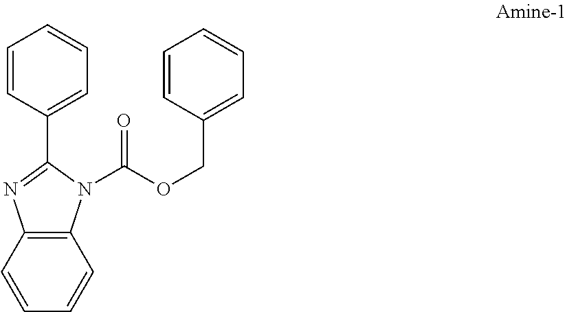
C1=CC(C2=NC3=C(N2C(OCC2=CC=CC=C2)=O)C=CC=C3)=CC=C1
